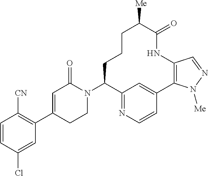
C1=CC(Cl)=CC(C2=CC(=O)N(C3C4=NC=CC(=C4)C4=C(NC(=O)C([Me])CCC3)C=NN4[Me])CC2)=C1[CN]
